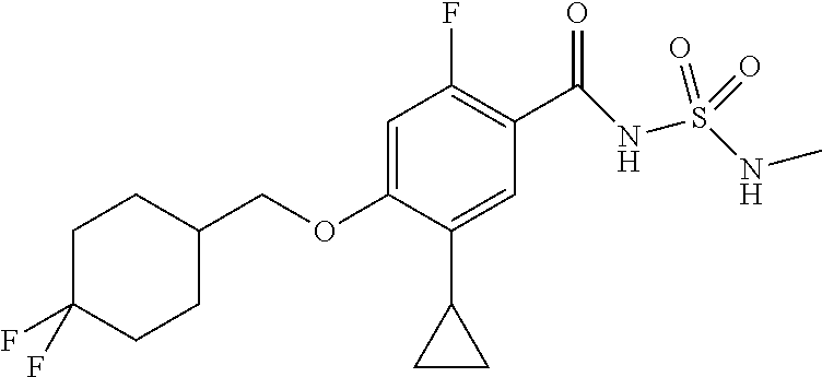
C1=C(OCC2CCC(F)(F)CC2)C(C2CC2)=CC(C(NS(NC)(=O)=O)=O)=C1F
